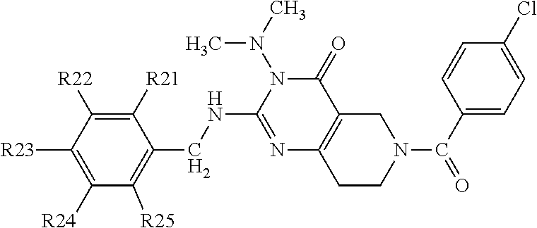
C1([R23])=C([R24])C([R25])=C(CNC2=NC3=C(C(=O)N2N(C)C)CN(C(C2=CC=C(Cl)C=C2)=O)CC3)C([R21])=C1[R22]
